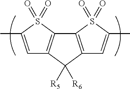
C1=C(C)S(=O)(=O)C2=C1C([R5])([R6])C1=C2S(=O)(=O)C(C)=C1
